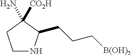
C1NC(CCC[B(OH)2])C(N)([CO2H])C1
